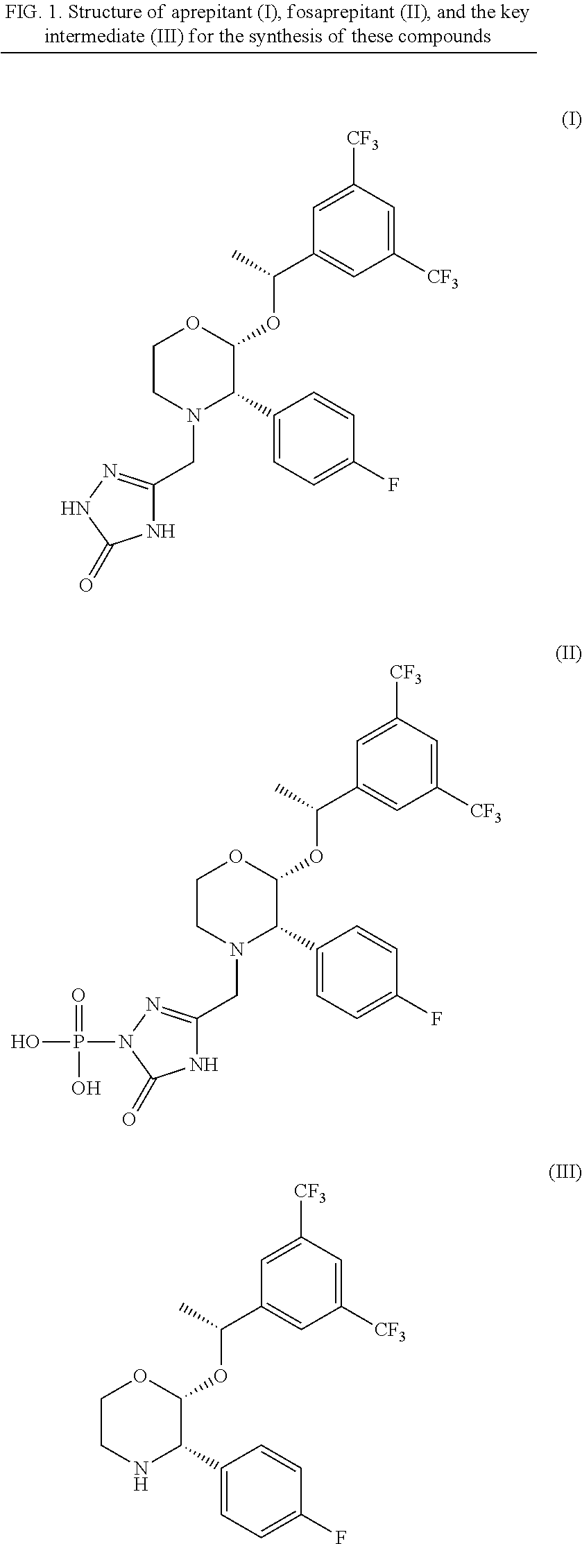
C1([CF3])=CC(C(C)OC2OCCN(CC3=NNC(=O)N3)C2C2=CC=C(F)C=C2)=CC([CF3])=C1.C1([CF3])=CC(C(C)OC2OCCN(CC3=NN(P(O)(=O)O)C(=O)N3)C2C2=CC=C(F)C=C2)=CC([CF3])=C1.C1([CF3])=CC(C(C)OC2OCCNC2C2=CC=C(F)C=C2)=CC([CF3])=C1
